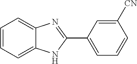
C1=CC=C2C(=C1)N=C(C1=CC=CC([CN])=C1)N2
